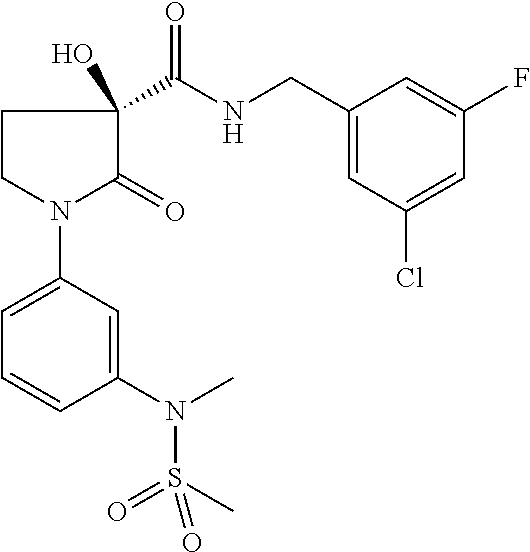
C1CN(C2=CC=CC(N(C)S(C)(=O)=O)=C2)C(=O)C1(C(NCC1=CC(Cl)=CC(F)=C1)=O)O
